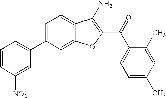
C1=CC([NO2])=CC(C2=CC=C3C(=C2)OC(C(C2=CC=C(C)C=C2C)=O)=C3N)=C1
